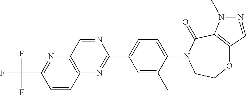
O1C2=C(C(=O)N(C3=CC=C(C4=NC5=C(N=C(C(F)(F)F)C=C5)C=N4)C=C3C)CC1)N(C)N=C2
